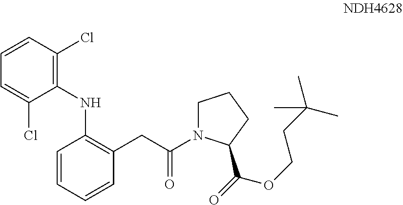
C1(NC2=C(CC(N3CCCC3C(=O)OCCC(C)(C)C)=O)C=CC=C2)=C(Cl)C=CC=C1Cl
